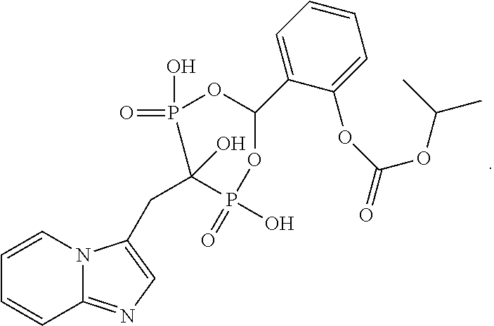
C1=CN2C(=NC=C2CC2(O)P(O)(=O)OC(C3=CC=CC=C3OC(OC(C)C)=O)OP2(=O)O)C=C1
